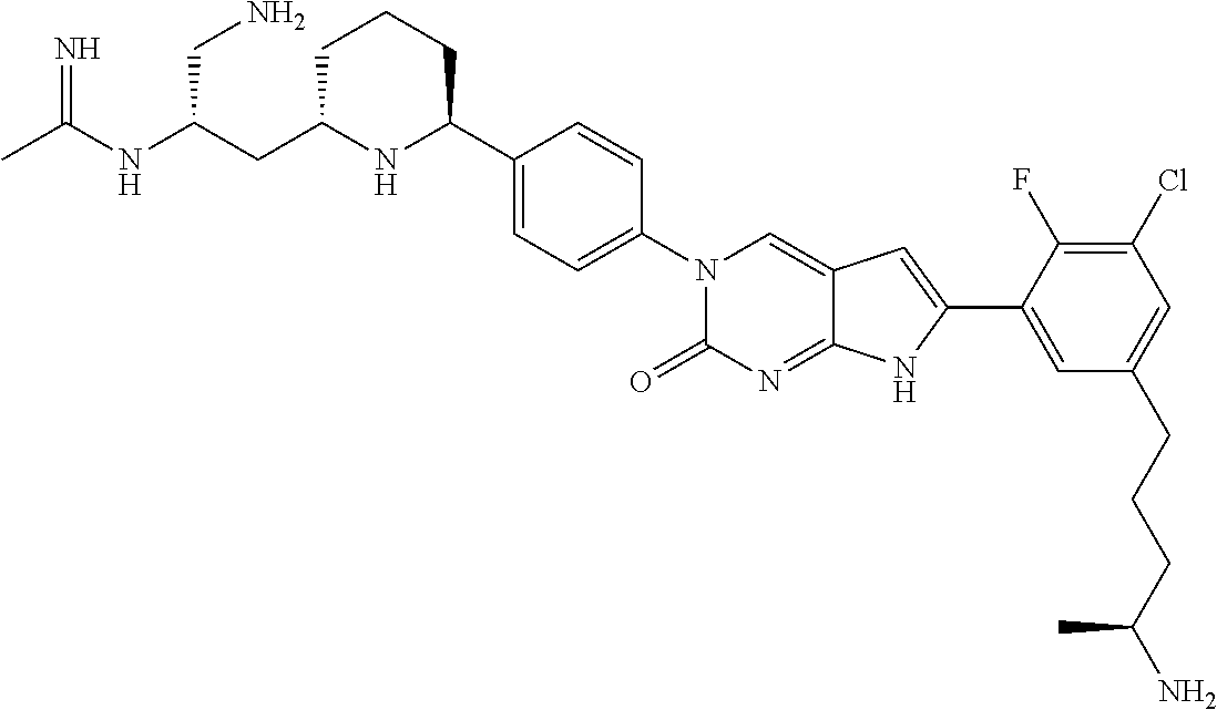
C1C(CC(NC(C)=N)CN)NC(C2=CC=C(N3C(=O)N=C4C(=C3)C=C(C3=CC(CCCC(N)C)=CC(Cl)=C3F)N4)C=C2)CC1
